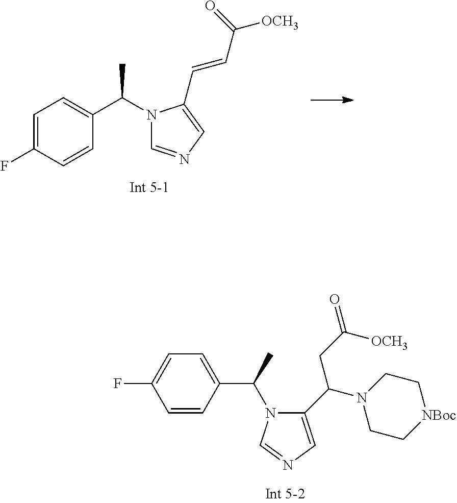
CC(N1C=NC=C1C=CC([OCH3])=O)C1=CC=C(F)C=C1.C1=CC(C(C)N2C(C(N3CC[NBoc]CC3)CC(=O)[OCH3])=CN=C2)=CC=C1F
